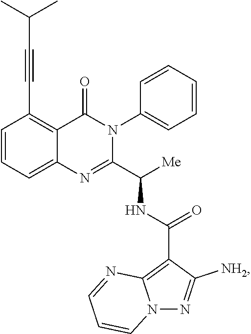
C1=CC=C2C(=C1C#CC(C)C)C(=O)N(C1=CC=CC=C1)C(C([Me])NC(C1=C3N(N=C1[NH2])C=CC=N3)=O)=N2
